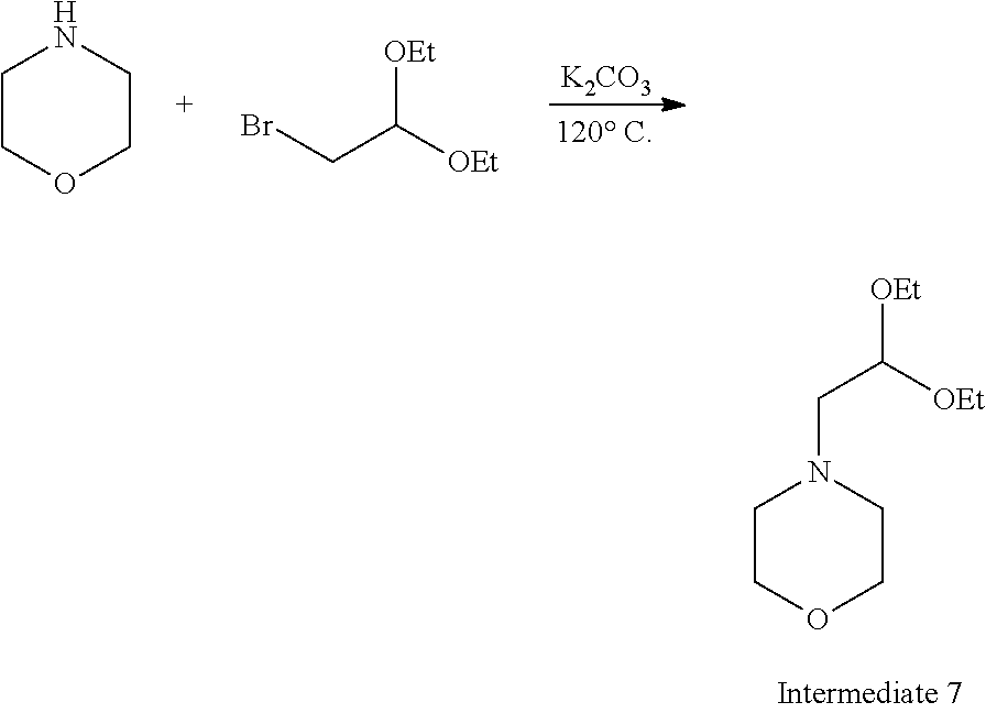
C1COCCN1.C(C([OEt])[OEt])Br.[K2CO3].C1COCCN1CC([OEt])[OEt]
